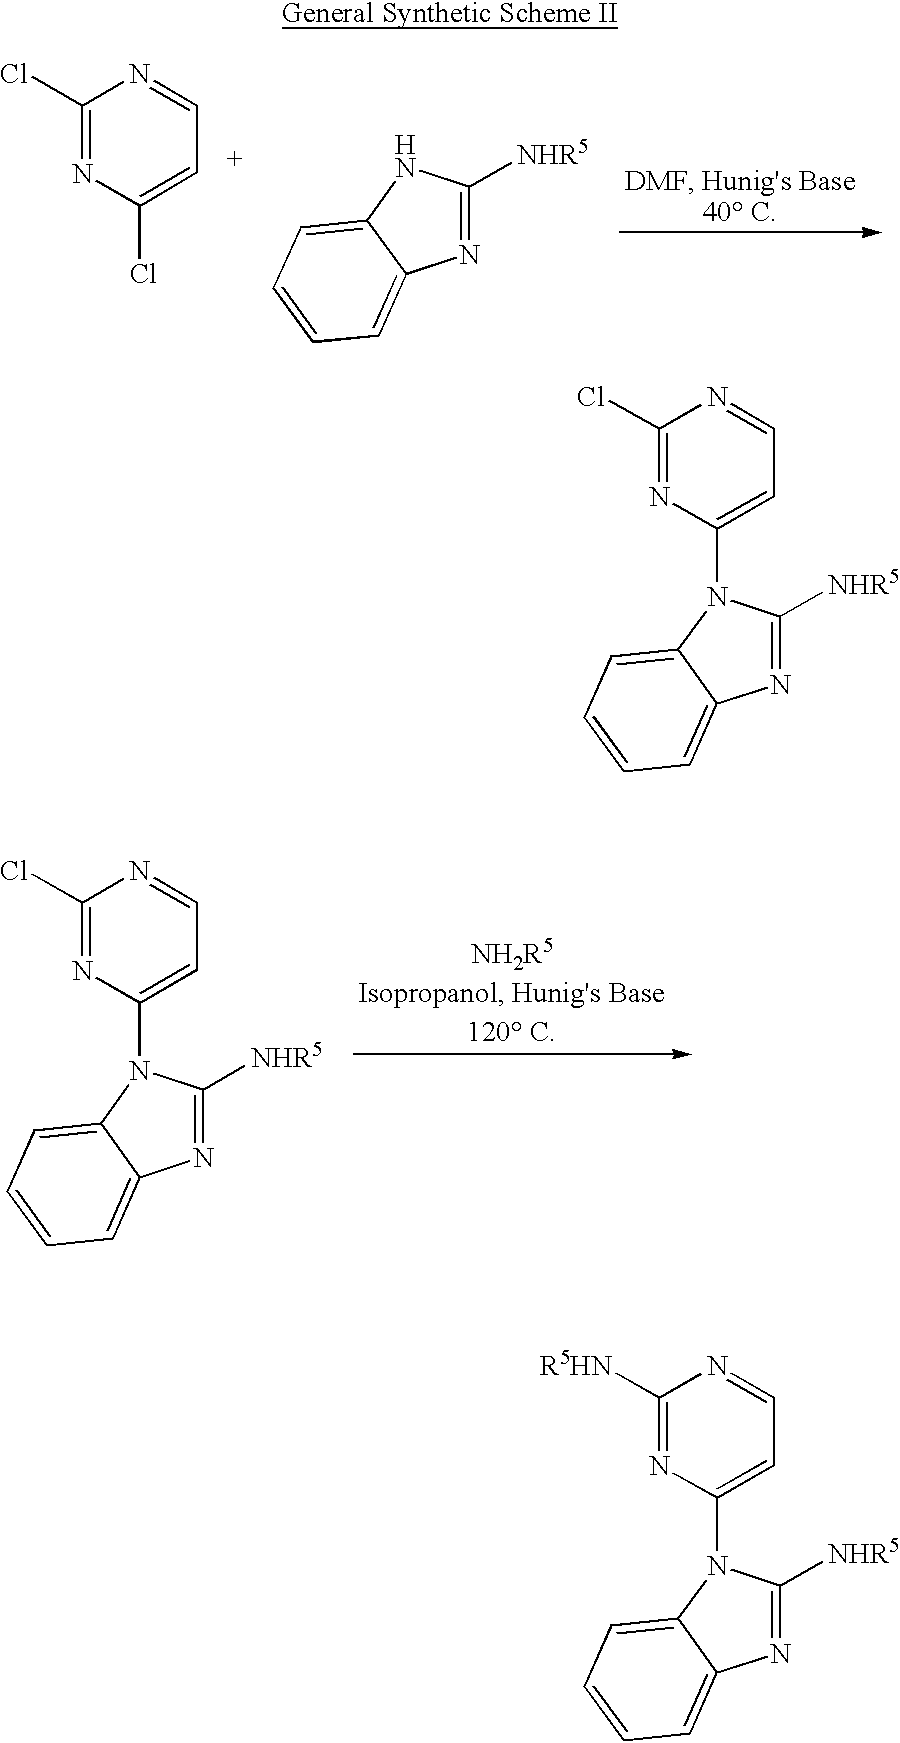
C1(Cl)=NC(Cl)=CC=N1.C1([NHR5])=NC2=CC=CC=C2N1.C1([NHR5])=NC2=CC=CC=C2N1C1=CC=NC(Cl)=N1.C1([NHR5])=NC2=CC=CC=C2N1C1=CC=NC(Cl)=N1.C1([NHR5])=NC2=CC=CC=C2N1C1=CC=NC([R5HN])=N1
